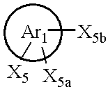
[Ar1]([X5])([X5a])[X5b]
